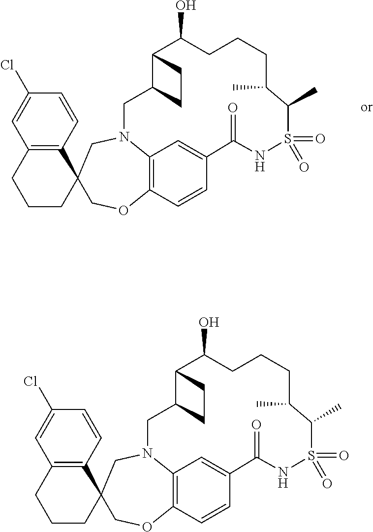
C12(COC3=C4N(C1)CC1C(C(O)CCCC(C)C(C)S(=O)(=O)NC(=O)C(=C4)C=C3)CC1)C1=C(CCC2)C=C(Cl)C=C1.C12(COC3=C4N(C1)CC1C(C(O)CCCC(C)C(C)S(=O)(=O)NC(=O)C(=C4)C=C3)CC1)C1=C(CCC2)C=C(Cl)C=C1
